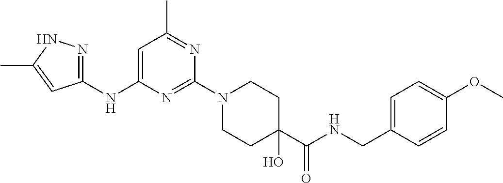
C1(NC2=CC(C)=NC(N3CCC(O)(C(NCC4=CC=C(OC)C=C4)=O)CC3)=N2)=NNC(C)=C1
